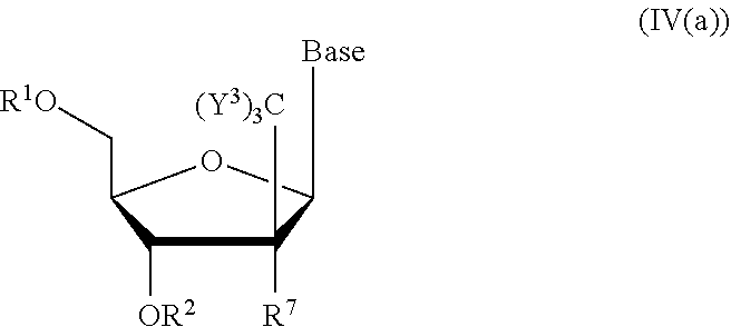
[Base]C1C([R7])([(Y3)3C])C([OR2])C(C[R1O])O1
